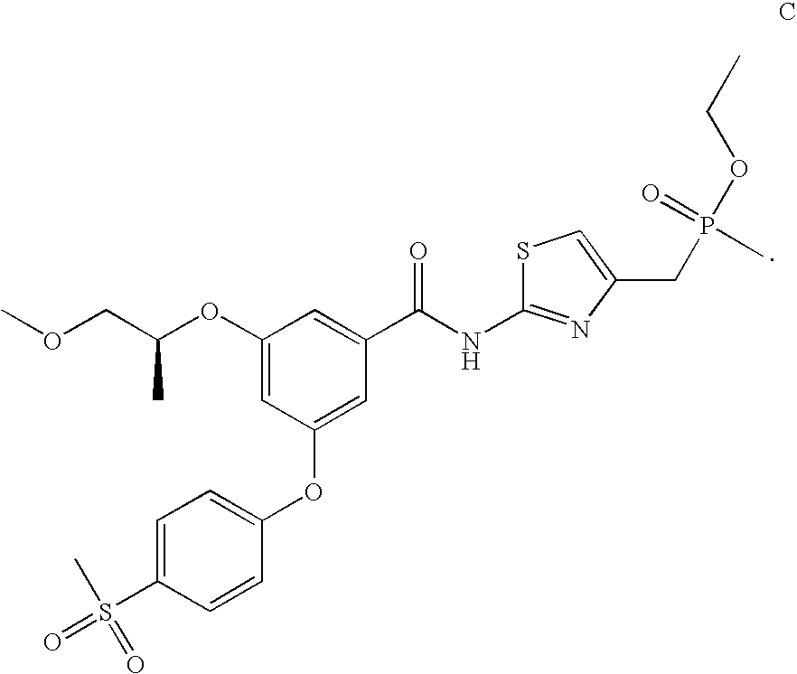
C1(OC(COC)C)=CC(OC2=CC=C(S(=O)(=O)C)C=C2)=CC(C(NC2=NC(CP(OCC)(=O)C)=CS2)=O)=C1
